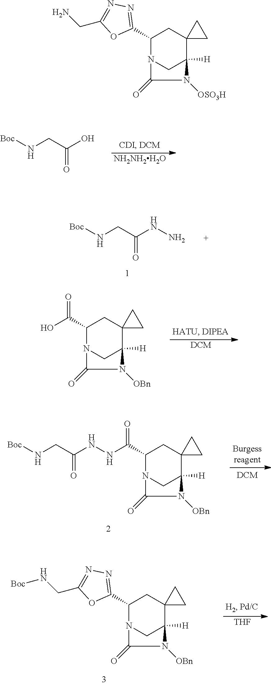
[Boc]NCC(NN)=O.[DCM].C1(C(=O)O)N2CC([H])(C3(C1)CC3)N([OBn])C2=O.C1(C2=NN=C(CN[Boc])O2)N2CC([H])(C3(C1)CC3)N([OBn])C2=O.[THF].[NH2NH2H2O].[Boc]NCC(O)=O.C1(C(=O)NNC(CN[Boc])=O)N2CC([H])(C3(C1)CC3)N([OBn])C2=O.C1(C2=NN=C(CN)O2)N2CC([H])(C3(C1)CC3)N([OSO3H])C2=O
